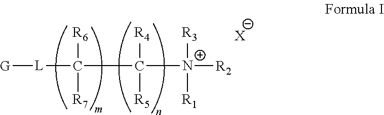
[G][L]C(C([N+]([R2])([R3])[R1])([R4])[R5])([R6])[R7].[X]
